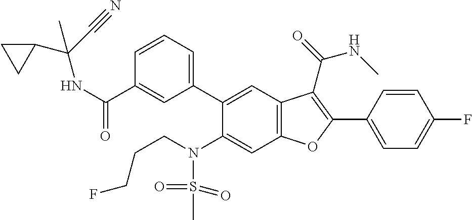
C1=CC=C(C2=CC3=C(C=C2N(S(=O)(=O)C)CCCF)OC(C2=CC=C(F)C=C2)=C3C(=O)NC)C=C1C(NC(C1CC1)(C#N)C)=O
